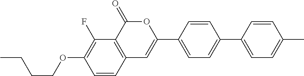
C12=C(C(=O)OC(C3=CC=C(C4=CC=C(C)C=C4)C=C3)=C1)C(F)=C(OCCCC)C=C2
